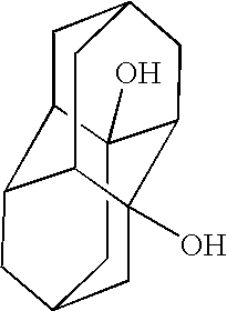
C12(O)CC3CC4(O)C1CC1CC2C(C3)C4C1
